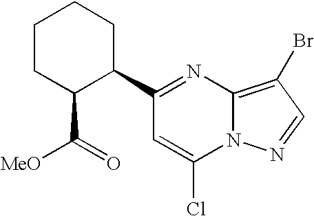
C1CC(C(=O)[MeO])C(C2=NC3=C(Br)C=NN3C(Cl)=C2)CC1
